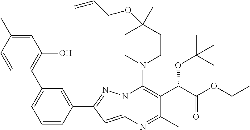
C1=C(C)C=CC(C2=CC=CC(C3=NN4C(=C3)N=C(C)C(C(C(OCC)=O)OC(C)(C)C)=C4N3CCC(C)(OCC=C)CC3)=C2)=C1O
